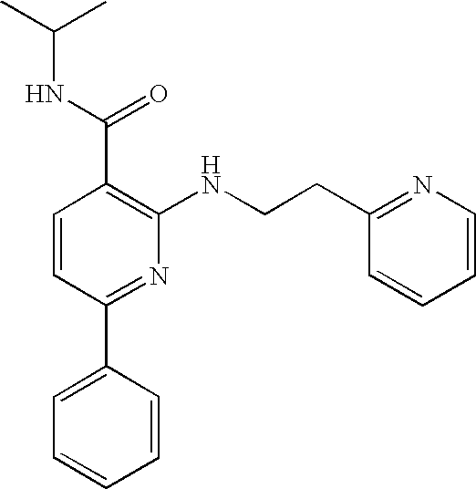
C1=CC(C2=CC=CC=C2)=NC(NCCC2=NC=CC=C2)=C1C(NC(C)C)=O
